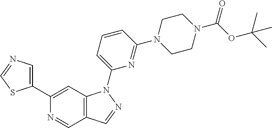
C1(C2=CC3=C(C=N2)C=NN3C2=CC=CC(N3CCN(C(OC(C)(C)C)=O)CC3)=N2)=CN=CS1
